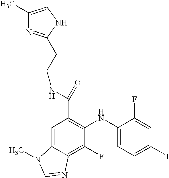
C(C1=C(NC2=CC=C(I)C=C2F)C(F)=C2C(=C1)N(C)C=N2)(NCCC1=NC(C)=CN1)=O
